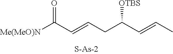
[Me(MeO)N]C(C=CCC(C=CC)[OTBS])=O
